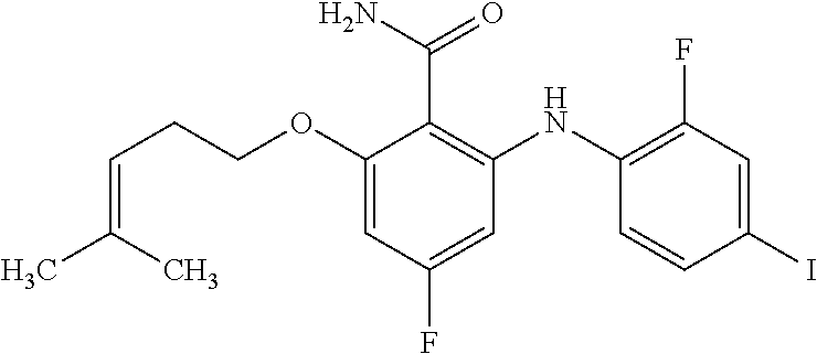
C(OC1=CC(F)=CC(NC2=C(F)C=C(I)C=C2)=C1C(=O)N)CC=C(C)C
